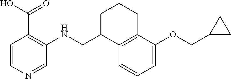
C1=C(OCC2CC2)C2=C(C=C1)C(CNC1=C(C(O)=O)C=CN=C1)CCC2
